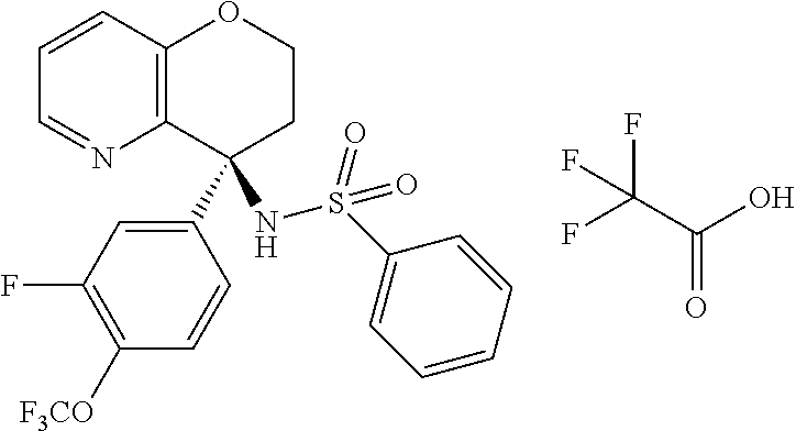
C1=CC2=C(N=C1)C(C1=CC(F)=C([F3CO])C=C1)(NS(=O)(C1=CC=CC=C1)=O)CCO2.C(O)(=O)C(F)(F)F
